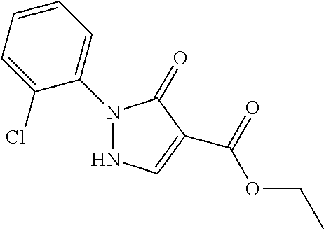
N1(C2=CC=CC=C2Cl)NC=C(C(=O)OCC)C1=O
